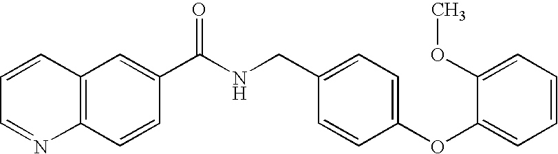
C1=CC=NC2=C1C=C(C(NCC1=CC=C(OC3=CC=CC=C3OC)C=C1)=O)C=C2
